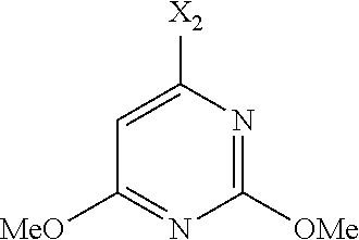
C1([OMe])=NC([X2])=CC([MeO])=N1
